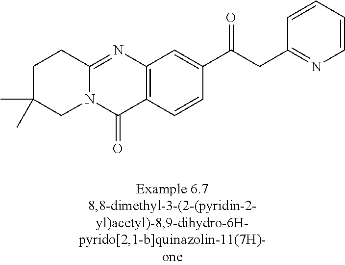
N12C(=NC3=C(C1=O)C=CC(C(CC1=NC=CC=C1)=O)=C3)CCC(C)(C)C2
